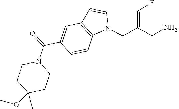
N1(CC(C[NH2])=CF)C2=C(C=C1)C=C(C(=O)N1CCC(C)(OC)CC1)C=C2
